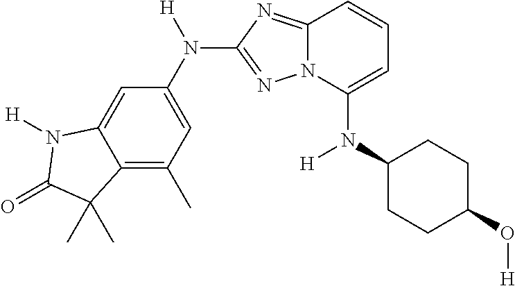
C1=C2C(=C(C)C=C1N([H])C1=NN3C(=N1)C=CC=C3N(C1CCC(O[H])CC1)[H])C(C)(C)C(=O)N2[H]
